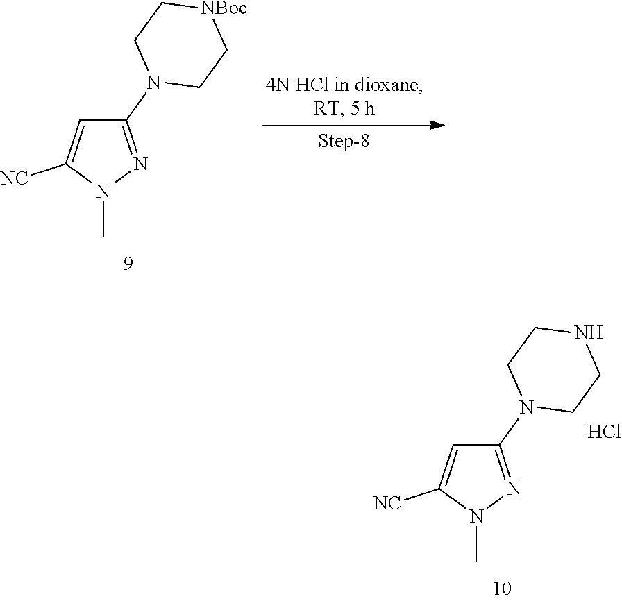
C1(N2CCNCC2)=NN(C)C([NC])=C1.Cl.C1(N2CC[NBoc]CC2)=NN(C)C([NC])=C1
